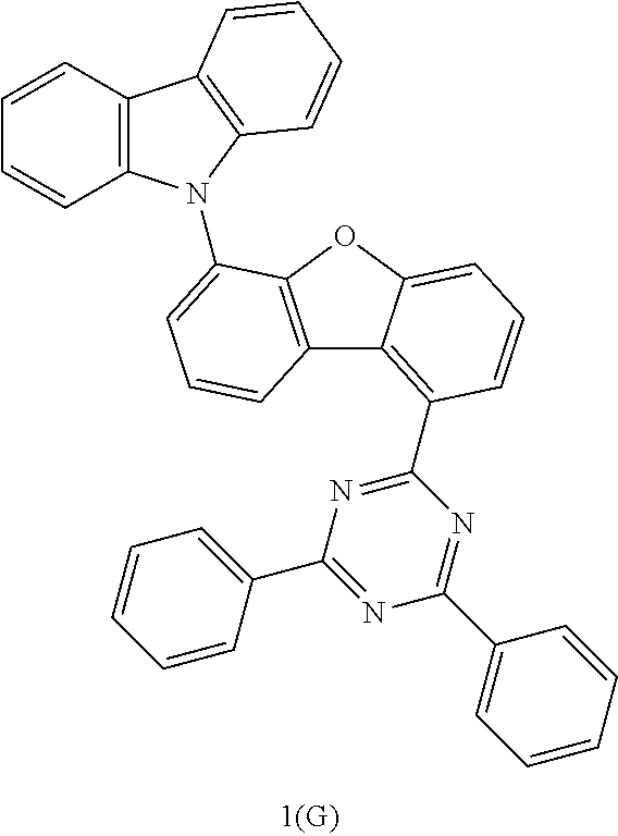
C1=CC2=C(C=C1)C1=C(N2C2=CC=CC3=C2OC2=CC=CC(C4=NC(C5=CC=CC=C5)=NC(C5=CC=CC=C5)=N4)=C32)C=CC=C1
